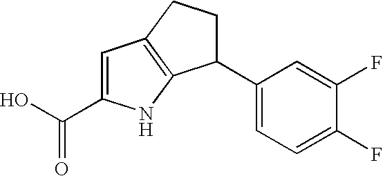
C1(C2=CC=C(F)C(F)=C2)CCC2=C1NC(C(O)=O)=C2
